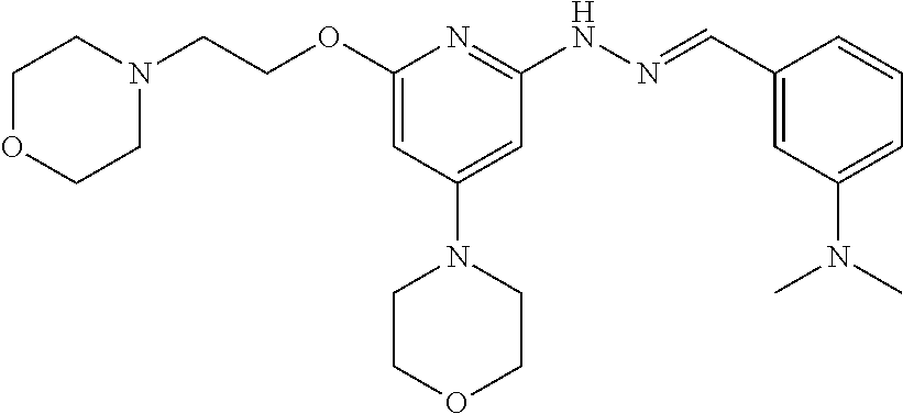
O(C1=CC(N2CCOCC2)=CC(NN=CC2=CC(N(C)C)=CC=C2)=N1)CCN1CCOCC1
